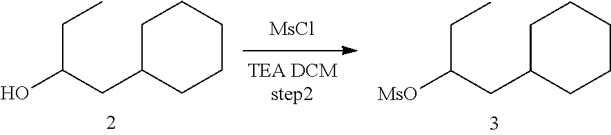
CCC(CC1CCCCC1)O.[MsCl].CCC(CC1CCCCC1)[MsO]
